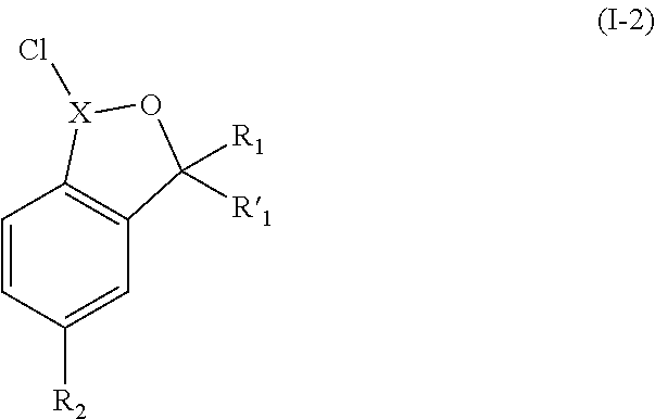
C1=CC([R2])=CC2=C1[X](Cl)OC2([R1])[R1]
